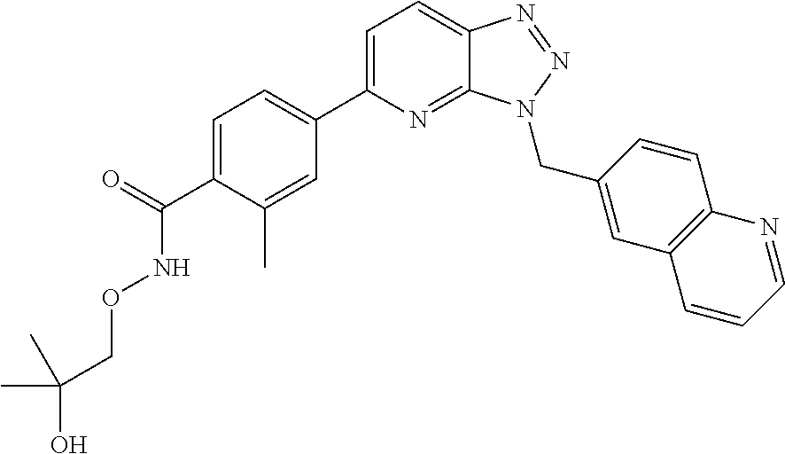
C1=C(C2=CC=C(C(=O)NOCC(O)(C)C)C(C)=C2)N=C2C(=C1)N=NN2CC1=CC2=C(C=C1)N=CC=C2
